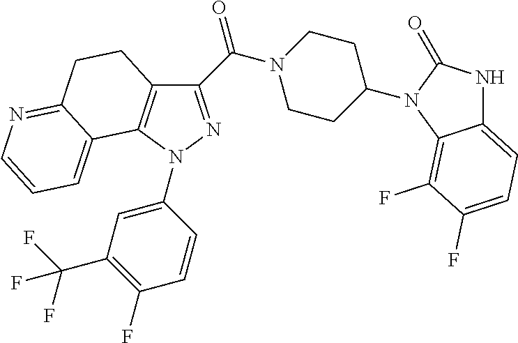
C1(C(=O)N2CCC(N3C(=O)NC4=CC=C(F)C(F)=C43)CC2)=NN(C2=CC(C(F)(F)F)=C(F)C=C2)C2=C1CCC1=NC=CC=C21
